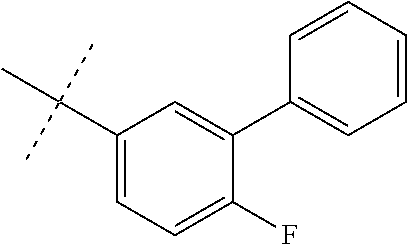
C1(C(C)(C)C)=CC=C(F)C(C2=CC=CC=C2)=C1
